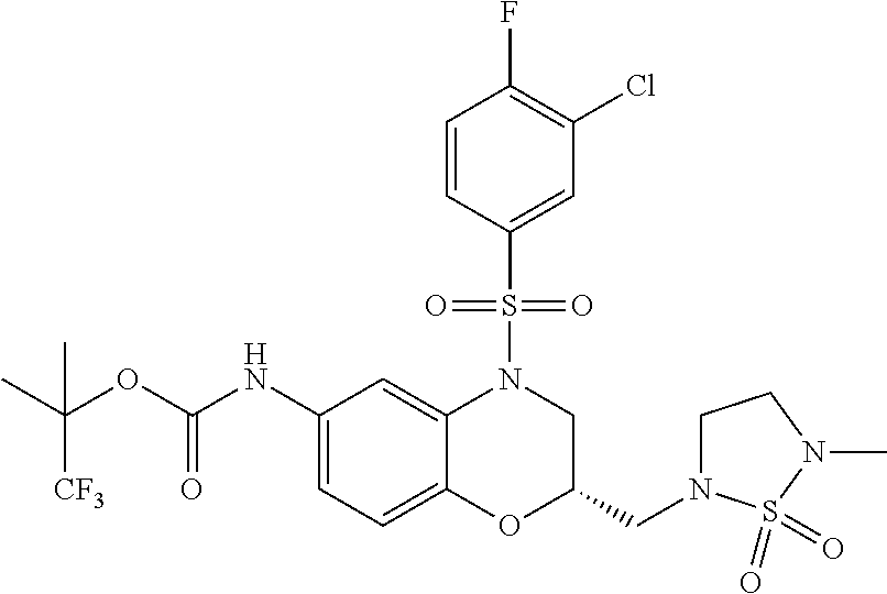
C1(NC(OC(C)([CF3])C)=O)=CC=C2C(=C1)N(S(C1=CC(Cl)=C(F)C=C1)(=O)=O)CC(CN1CCN(C)S1(=O)=O)O2
